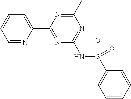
C1=NC(C2=NC(NS(=O)(C3=CC=CC=C3)=O)=NC(C)=N2)=CC=C1
